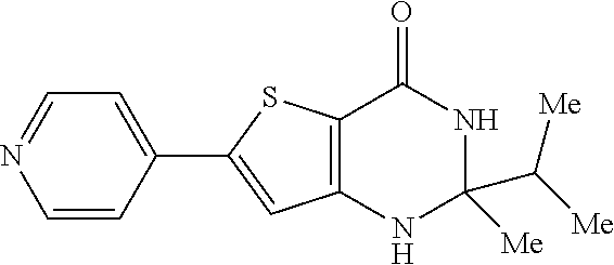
C12=C(C(=O)NC([Me])(C([Me])[Me])N1)SC(C1=CC=NC=C1)=C2
